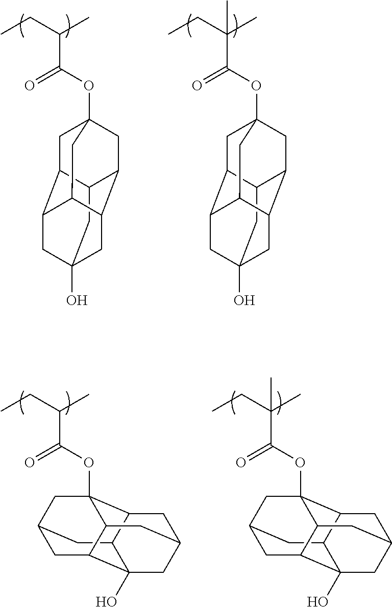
C12CC3(O)CC4C1CC1(OC(C(CC)C)=O)CC2C(C4C1)C3.C12CC3(O)CC4C1CC1(OC(C(CC)(C)C)=O)CC2C(C4C1)C3.C12CC3CC4(OC(C(CC)C)=O)C5C(C3)C1(O)CC(CC24)C5.C12CC3CC4(OC(C(CC)(C)C)=O)C5C(C3)C1(O)CC(CC24)C5
